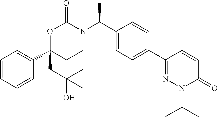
C1=CC=CC(C2(CC(C)(O)C)CCN(C(C3=CC=C(C4=NN(C(C)C)C(=O)C=C4)C=C3)C)C(=O)O2)=C1
